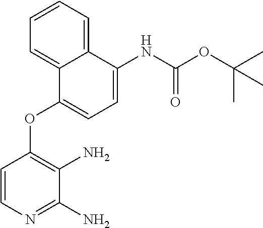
C12=CC=CC=C1C(OC1=C(N)C(N)=NC=C1)=CC=C2NC(OC(C)(C)C)=O
